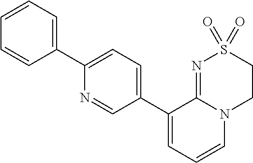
C1(C2=CC=CC=C2)=CC=C(C2=CC=CN3C2=NS(=O)(=O)CC3)C=N1
